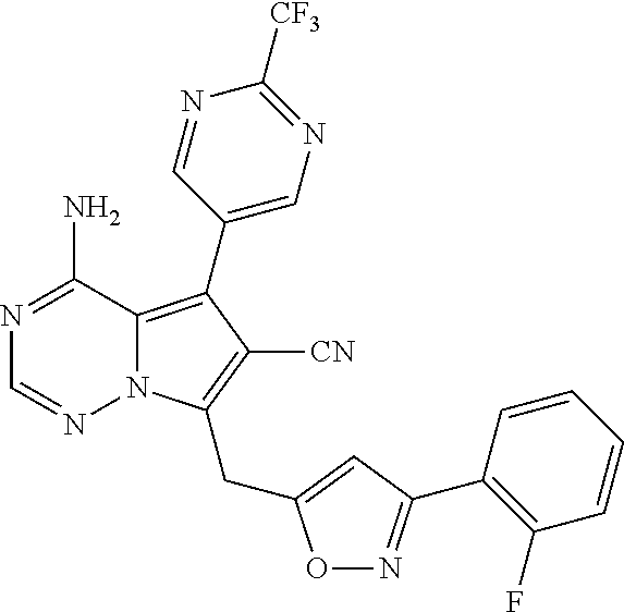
N1=C(N)C2=C(C3=CN=C([CF3])N=C3)C([CN])=C(CC3=CC(C4=C(F)C=CC=C4)=NO3)N2N=C1
